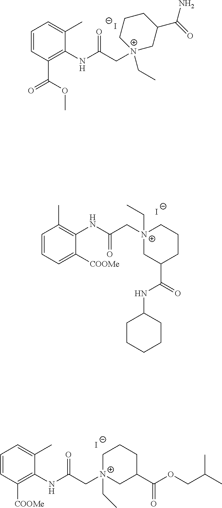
C1=CC(C(=O)OC)=C(NC(C[N+]2(CC)CC(C(=O)N)CCC2)=O)C(C)=C1.[I-].C1=CC=C([COOMe])C(NC(=O)C[N+]2(CC)CC(C(NC3CCCCC3)=O)CCC2)=C1C.[I-].C1=CC([COOMe])=C(NC(C[N+]2(CC)CCCC(C(=O)OCC(C)C)C2)=O)C(C)=C1.[I-]
